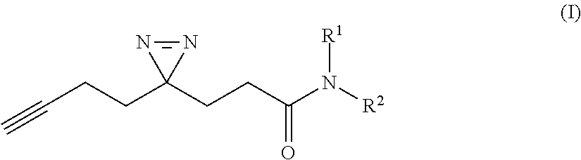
C(CCC1(CCC(=O)N([R2])[R1])N=N1)#C
